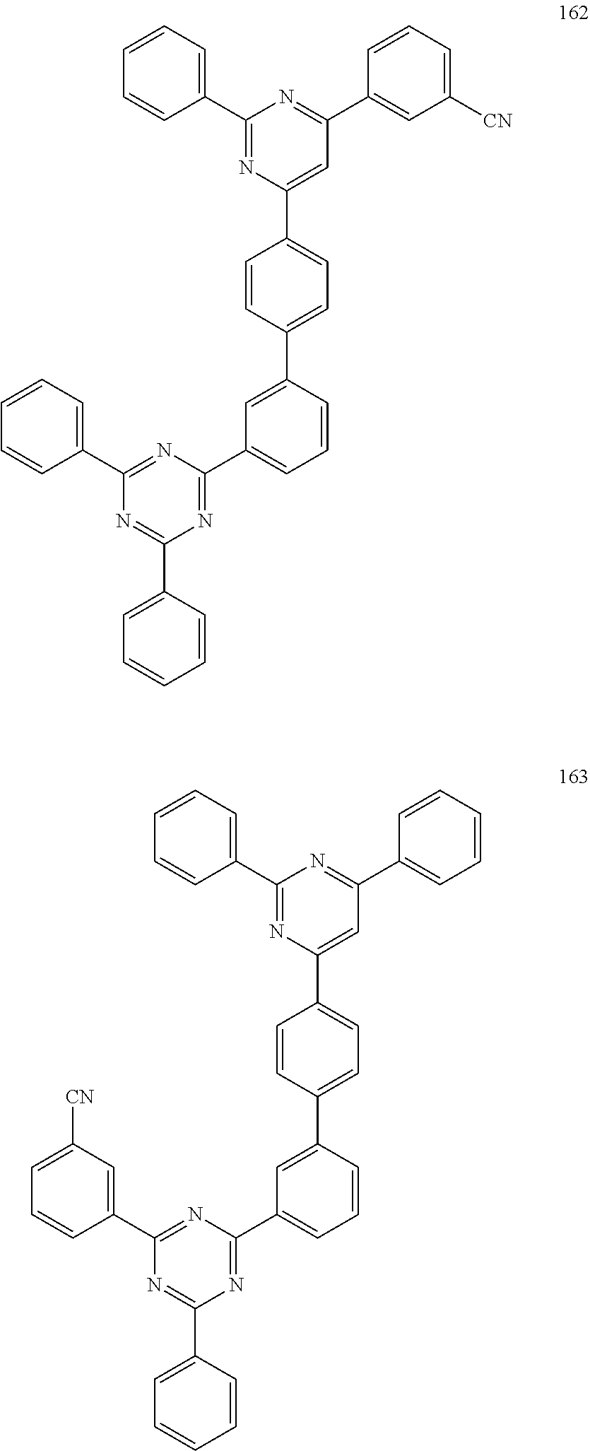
C1=CC=CC=C1C1=NC(C2=CC=CC(C3=CC=C(C4=CC(C5=CC([CN])=CC=C5)=NC(C5=CC=CC=C5)=N4)C=C3)=C2)=NC(C2=CC=CC=C2)=N1.C1=CC=C([CN])C=C1C1=NC(C2=CC=CC(C3=CC=C(C4=CC(C5=CC=CC=C5)=NC(C5=CC=CC=C5)=N4)C=C3)=C2)=NC(C2=CC=CC=C2)=N1
